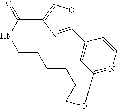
C12=CC(=NC=C1)OCCCCCCNC(=O)C1=COC2=N1
